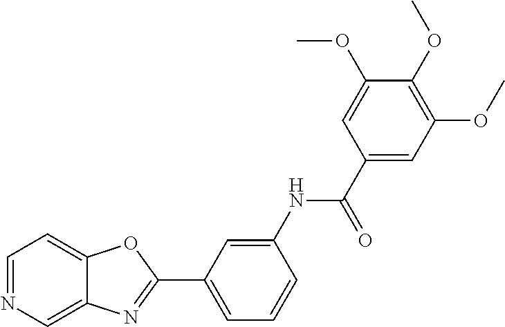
C1=NC=C2C(=C1)OC(C1=CC=CC(NC(=O)C3=CC(OC)=C(OC)C(OC)=C3)=C1)=N2
